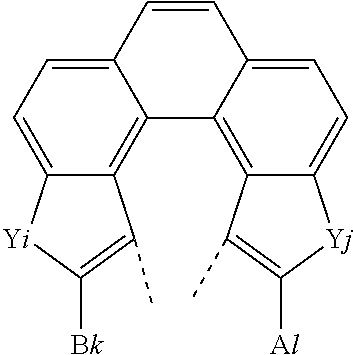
C12=CC=C3C(=C1C1=C4C(=CC=C1C=C2)[Yj]C([Al])=C4C)C(C)=C([Bk])[Yi]3
